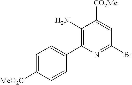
C1=C([MeO2C])C=CC(C2=C(N)C([CO2Me])=CC(Br)=N2)=C1
